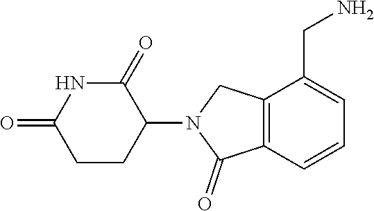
C12=C(C=CC=C1CN)C(=O)N(C1C(=O)NC(=O)CC1)C2
